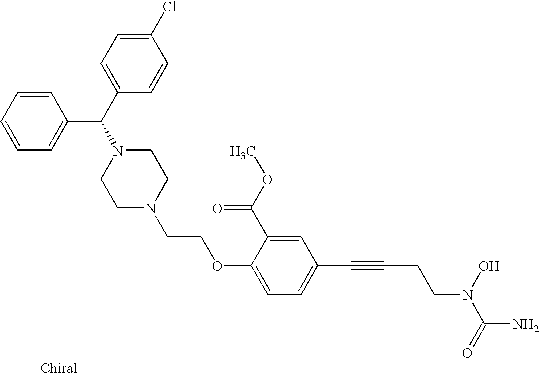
C1=CC=C(C(C2=CC=C(Cl)C=C2)N2CCN(CCOC3=CC=C(C#CCCN(C(=O)N)O)C=C3C(OC)=O)CC2)C=C1
